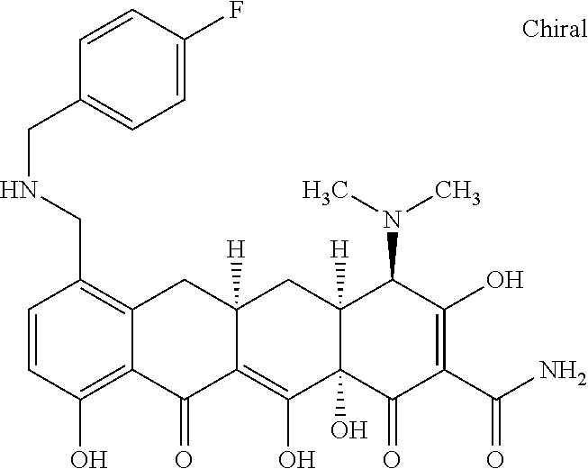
C12([H])C(O)(C(=O)C(C(N)=O)=C(O)C1N(C)C)C(O)=C1C([H])(C2)CC2=C(CNCC3=CC=C(F)C=C3)C=CC(O)=C2C1=O
